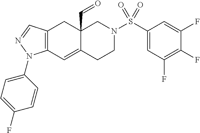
C12=C(C=C3C(C=O)(C1)CN(S(C1=CC(F)=C(F)C(F)=C1)(=O)=O)CC3)N(C1=CC=C(F)C=C1)N=C2
